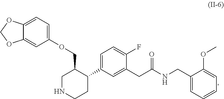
C1NCCC(C2=CC=C(F)C(CC(NCC3=CC=CC=C3OC)=O)=C2)C1COC1=CC=C2C(=C1)OCO2
